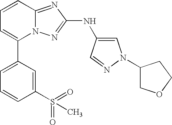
C1=CC2=NC(NC3=CN(C4COCC4)N=C3)=NN2C(C2=CC=CC(S(=O)(C)=O)=C2)=C1
